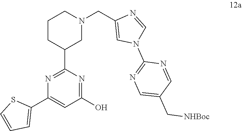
S1C=CC=C1C1=CC(O)=NC(C2CCCN(CC3=CN(C4=NC=C(C[NHBoc])C=N4)C=N3)C2)=N1
